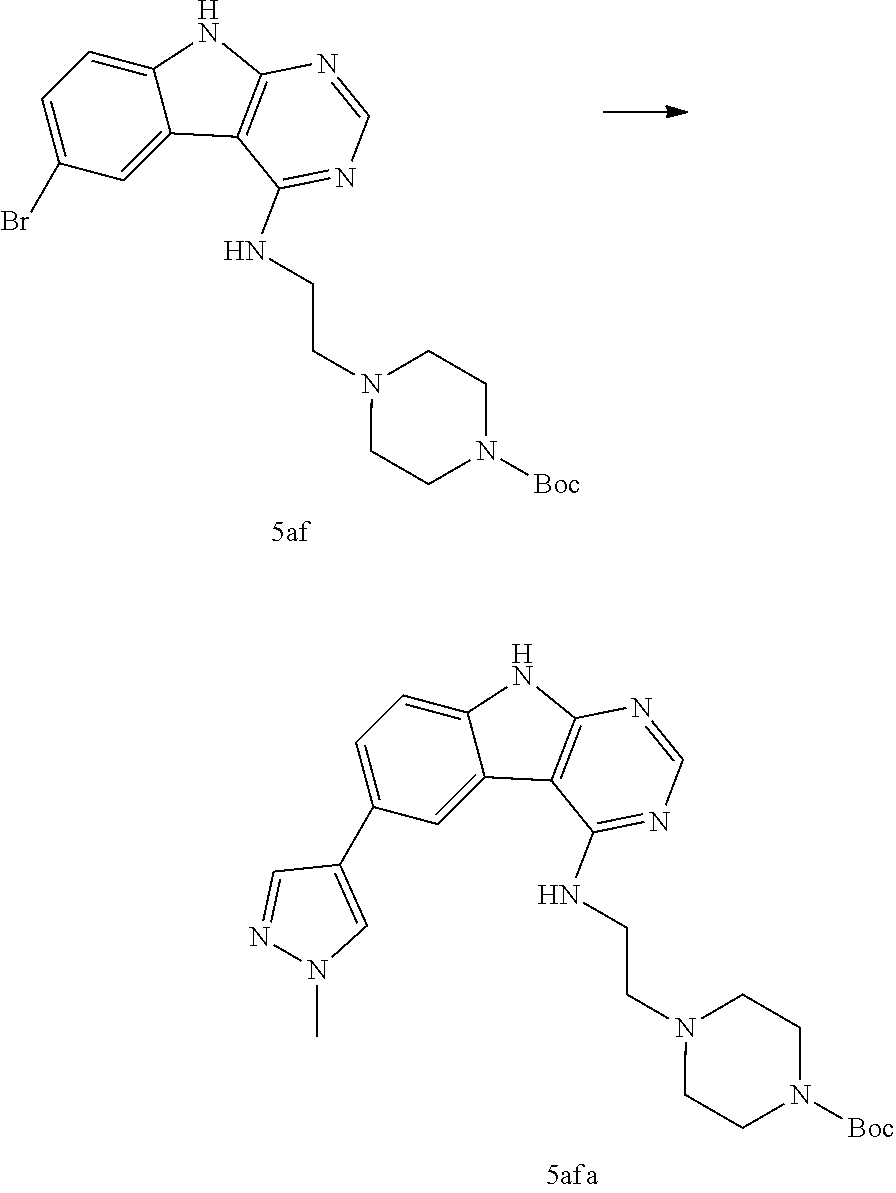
C1=C2C(=CC(C3=CN(C)N=C3)=C1)C1=C(N2)N=CN=C1NCCN1CCN([Boc])CC1.C1=C2C(=CC(Br)=C1)C1=C(N2)N=CN=C1NCCN1CCN([Boc])CC1
